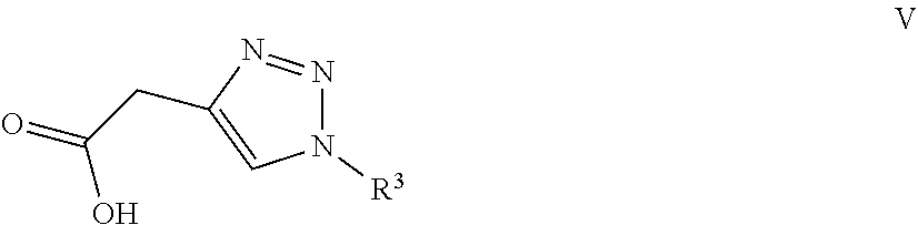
N1([R3])N=NC(CC(O)=O)=C1
